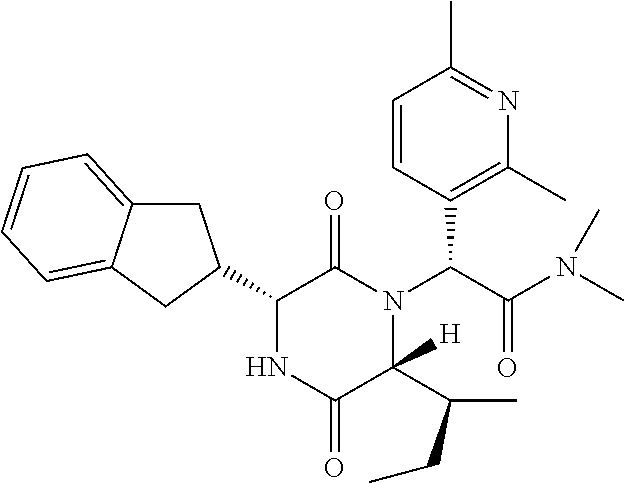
C1=CC(C(N2C(C(C)CC)([H])C(=O)NC(C3CC4=CC=CC=C4C3)C2=O)C(=O)N(C)C)=C(C)N=C1C
